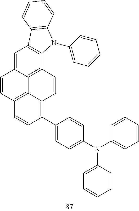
C1=C2C3=C(C4=C1C1=C(N4C4=CC=CC=C4)C=CC=C1)C=CC1=C(C4=CC=C(N(C5=CC=CC=C5)C5=CC=CC=C5)C=C4)C=CC(=C31)C=C2
